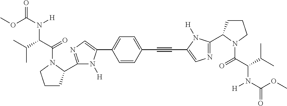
C1=CC(C#CC2=CN=C(C3CCCN3C(=O)C(C(C)C)N([H])C(=O)OC)N2[H])=CC=C1C1=CN=C(C2CCCN2C(=O)C(N([H])C(=O)OC)C(C)C)N1[H]
